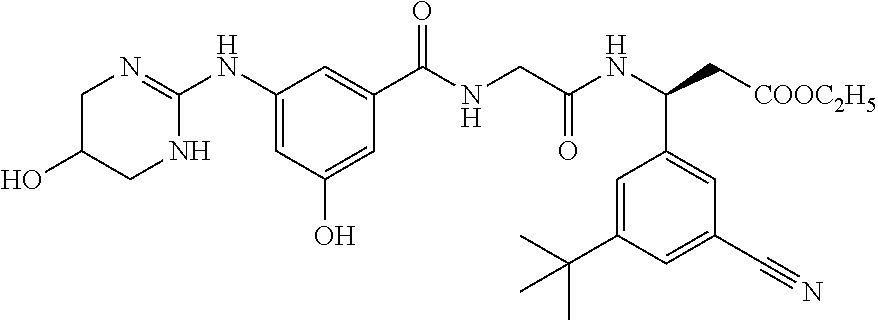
C1C(O)CNC(NC2=CC(O)=CC(C(NCC(=O)NC(C3=CC(C#N)=CC(C(C)(C)C)=C3)C[COOC2H5])=O)=C2)=N1
